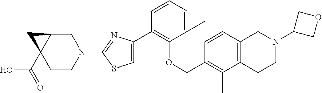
C1(C2=CSC(N3CC4C(C(=O)O)(CC3)C4)=N2)=C(OCC2=C(C)C3=C(C=C2)CN(C2COC2)CC3)C(C)=CC=C1
